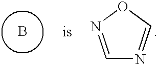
B.C1=NOC=N1
